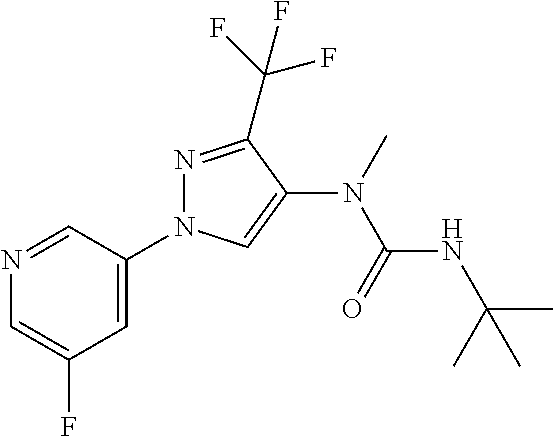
N1=C(C(F)(F)F)C(N(C(NC(C)(C)C)=O)C)=CN1C1=CC(F)=CN=C1
